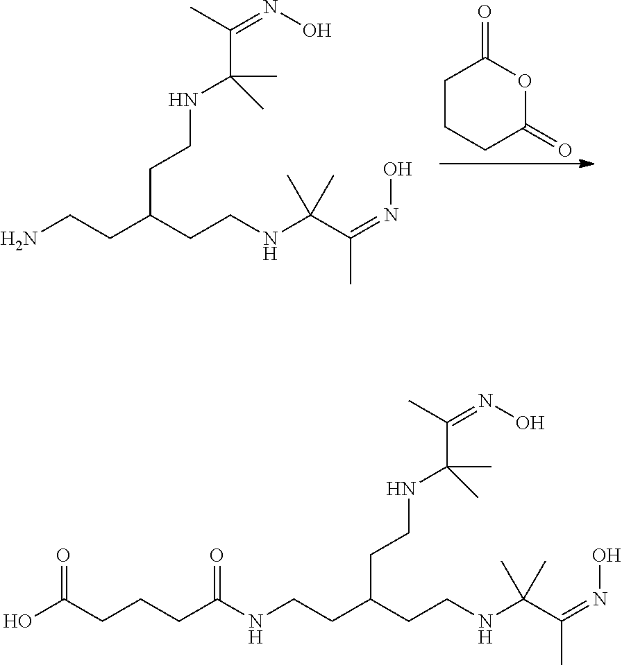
C1CCC(=O)OC1=O.NCCC(CCNC(C(=NO)C)(C)C)CCNC(C)(C(C)=NO)C.N(CCC(CCNC(C(=NO)C)(C)C)CCNC(C)(C(C)=NO)C)C(CCCC(O)=O)=O
